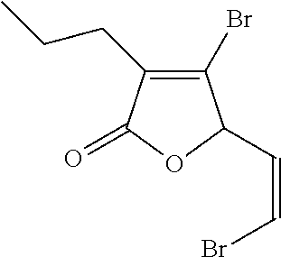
C1(Br)=C(CCC)C(=O)OC1C=CBr
